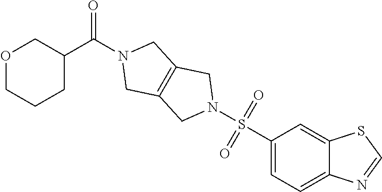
C1(C(N2CC3=C(C2)CN(S(C2=CC=C4C(=C2)SC=N4)(=O)=O)C3)=O)COCCC1
